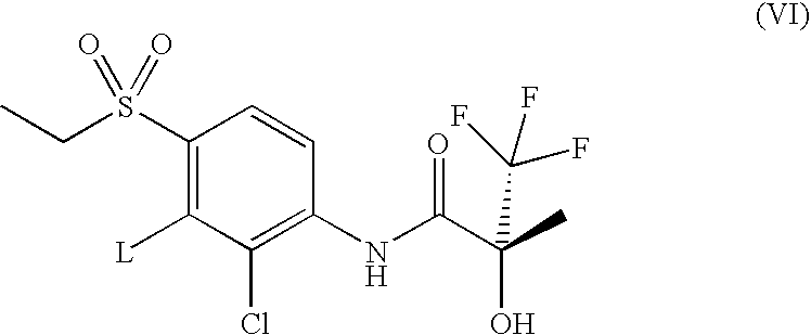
[L]C1=C(S(CC)(=O)=O)C=CC(NC(C(C)(O)C(F)(F)F)=O)=C1Cl
